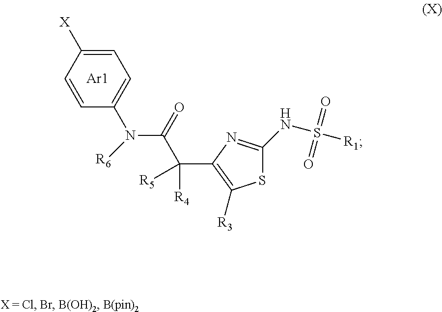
C1=C([X])C=CC(N([R6])C(C([R5])([R4])C2=C([R3])SC(NS([R1])(=O)=O)=N2)=O)=C1.[Ar1]
